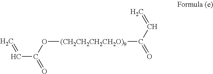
C=CC(O[(CH2CH2CH2CH2O)9]C(=O)C=C)=O
